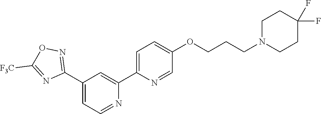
N1=CC=C(C2=NOC([F3C])=N2)C=C1C1=CC=C(OCCCN2CCC(F)(F)CC2)C=N1
